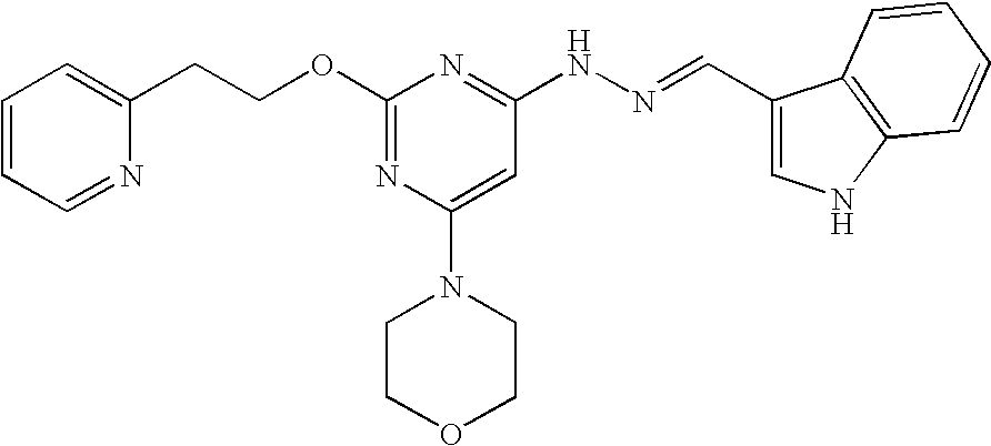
C(OC1=NC(N2CCOCC2)=CC(NN=CC2=CNC3=C2C=CC=C3)=N1)CC1=CC=CC=N1
